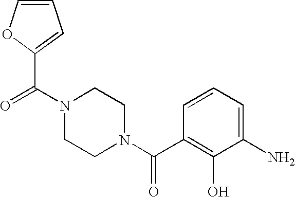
C(=O)(C1=C(O)C(N)=CC=C1)N1CCN(C(=O)C2=CC=CO2)CC1
